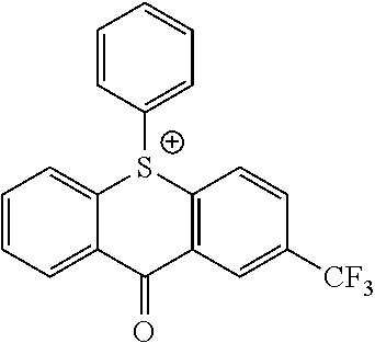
C1=CC=C2C(=C1)[S+](C1=CC=CC=C1)C1=C(C=C([CF3])C=C1)C2=O
